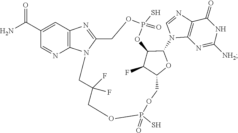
C1=NC2=C(N1C1C3C(F)C(COP(S)(=O)OCC(F)(F)CN4C(=NC5=C4N=CC(C(N)=O)=C5)COP(S)(=O)O3)O1)N=C([NH2])NC2=O
